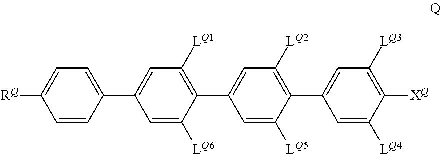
C1=CC(C2=CC([LQ1])=C(C3=CC([LQ2])=C(C4=CC([LQ3])=C([XQ])C([LQ4])=C4)C([LQ5])=C3)C([LQ6])=C2)=CC=C1[RQ]
